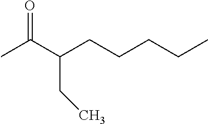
CC(C(CCCCC)CC)=O
